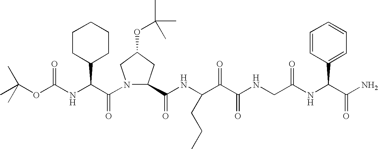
C(NC(C(N1C(C(NC(C(C(NCC(NC(C(N)=O)C2=CC=CC=C2)=O)=O)=O)CCC)=O)CC(OC(C)(C)C)C1)=O)C1CCCCC1)(=O)OC(C)(C)C
